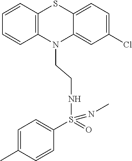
C12=CC(Cl)=CC=C1SC1=C(N2CCNS(C2=CC=C(C)C=C2)(=NC)=O)C=CC=C1
